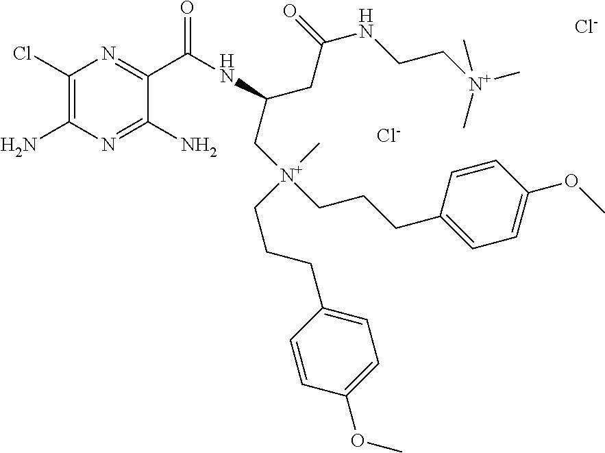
C1(Cl)=C(N)N=C(N)C(C(NC(C[N+](CCCC2=CC=C(OC)C=C2)(C)CCCC2=CC=C(OC)C=C2)CC(NCC[N+](C)(C)C)=O)=O)=N1.[Cl-].[Cl-]
